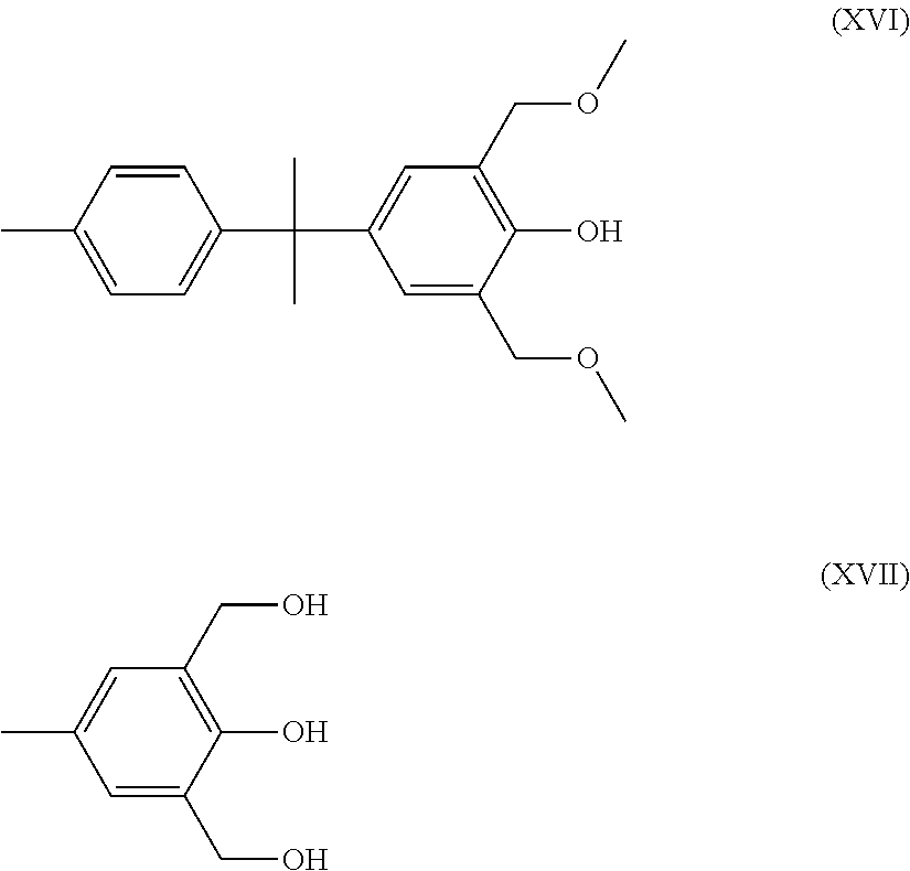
C1=CC(C)=CC=C1C(C1=CC(COC)=C(O)C(COC)=C1)(C)C.CC1=CC(CO)=C(O)C(CO)=C1
